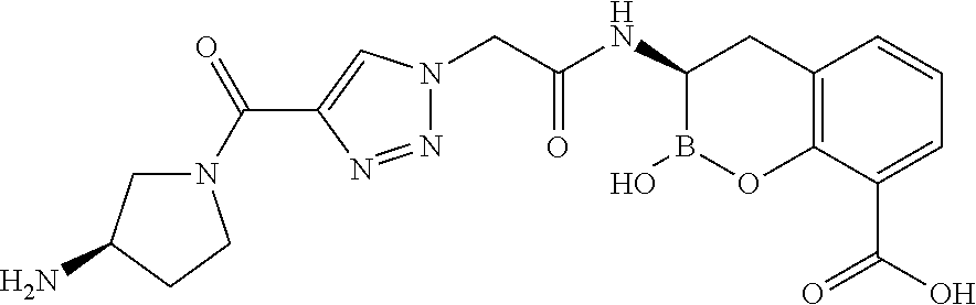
C12=C(C(C(=O)O)=CC=C1)OB(O)C(NC(=O)CN1N=NC(C(=O)N3CC(N)CC3)=C1)C2
